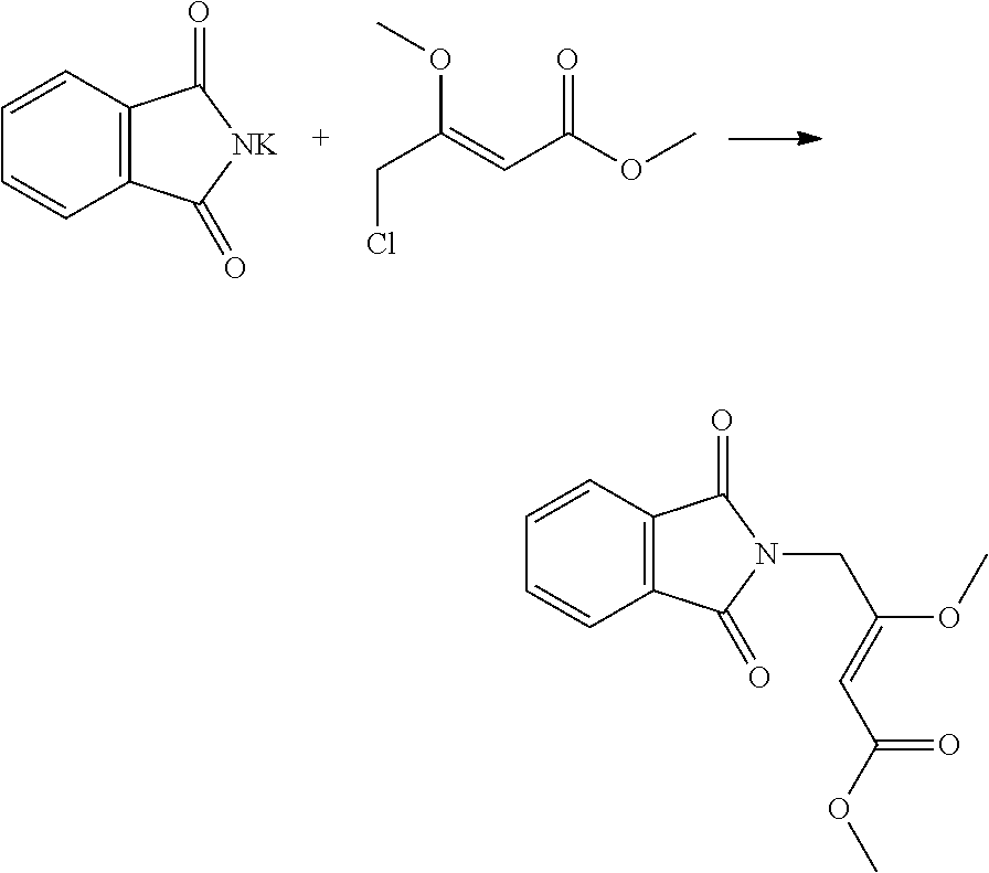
C12=C(C=CC=C1)C(=O)[NK]C2=O.O(C(=CC(OC)=O)CCl)C.C12=C(C=CC=C1)C(=O)N(CC(=CC(OC)=O)OC)C2=O
